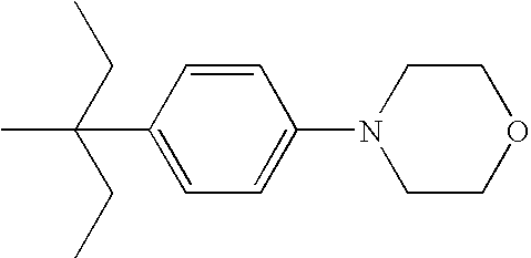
C1(C(C)(CC)CC)=CC=C(N2CCOCC2)C=C1
